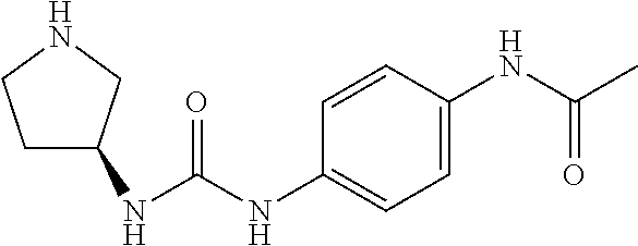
C1=CC(NC(=O)NC2CCNC2)=CC=C1NC(C)=O
